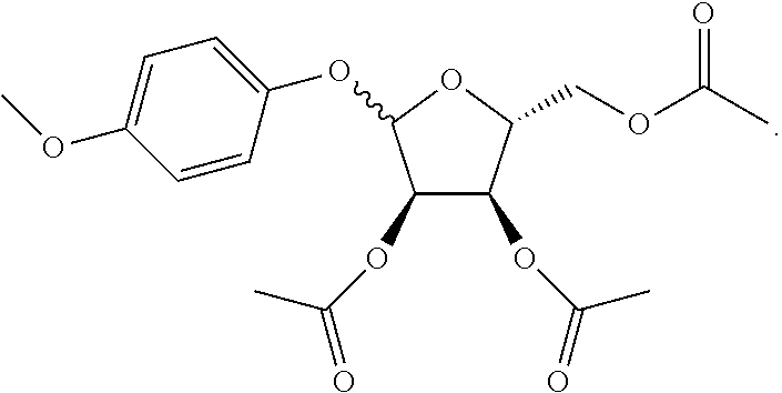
O(CC1C(OC(=O)C)C(OC(=O)C)C(OC2=CC=C(OC)C=C2)O1)C(C)=O
